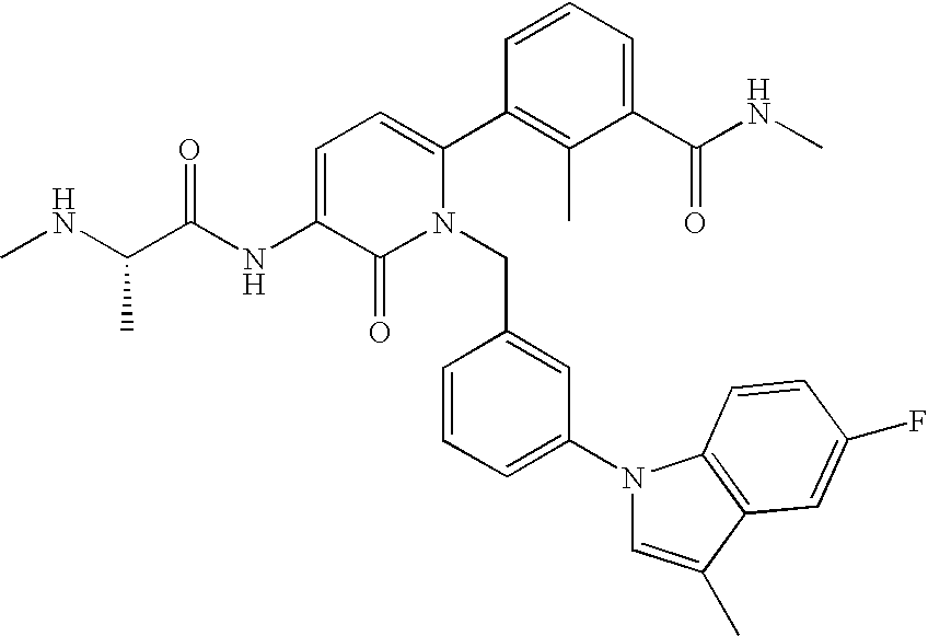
C1=C(NC(C(NC)C)=O)C(=O)N(CC2=CC(N3C=C(C)C4=C3C=CC(F)=C4)=CC=C2)C(C2=C(C)C(C(NC)=O)=CC=C2)=C1
